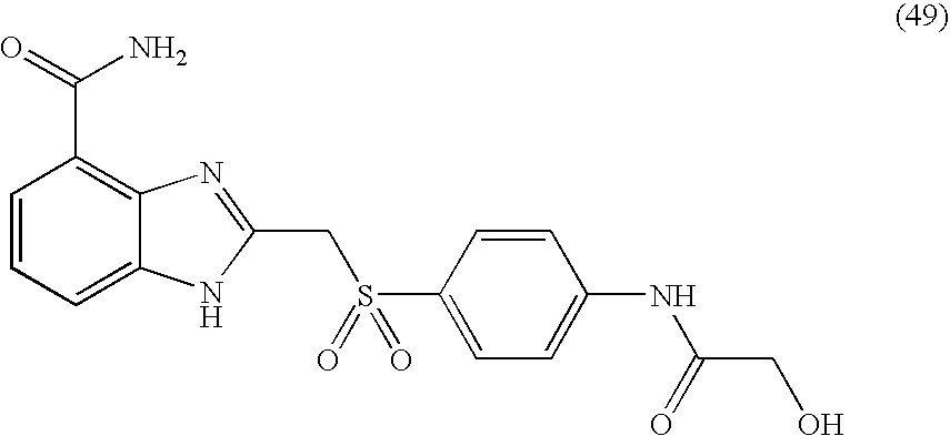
C1=CC=C2C(=C1C(=O)N)N=C(CS(C1=CC=C(NC(CO)=O)C=C1)(=O)=O)N2
